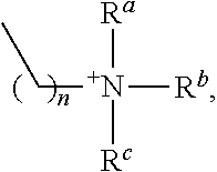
[Ra][N+]([Rc])([Rb])CC
